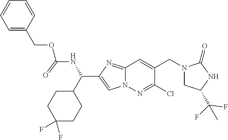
C1=C(COC(NC(C2=CN3C(=N2)C=C(CN2CC(C(C)(F)F)NC2=O)C(Cl)=N3)C2CCC(F)(F)CC2)=O)C=CC=C1
